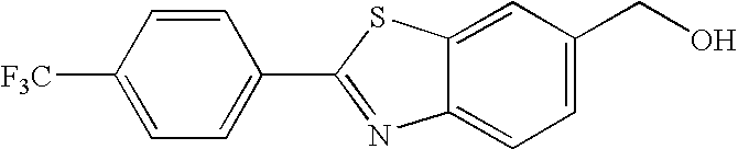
C1=CC([F3C])=CC=C1C1=NC2=CC=C(CO)C=C2S1
